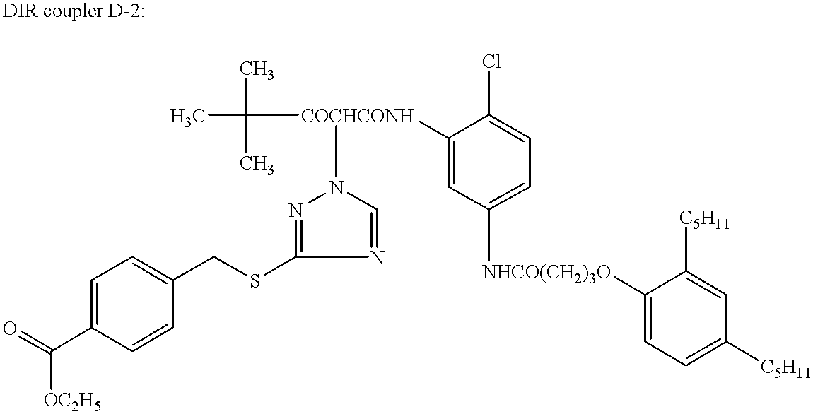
C1=C(C(=O)[OC2H5])C=CC(CSC2=NN([COCHCONH](C(C)(C)C)C3=CC([NHCO(CH2)3O]C4=CC=C([C5H11])C=C4[C5H11])=CC=C3Cl)C=N2)=C1
